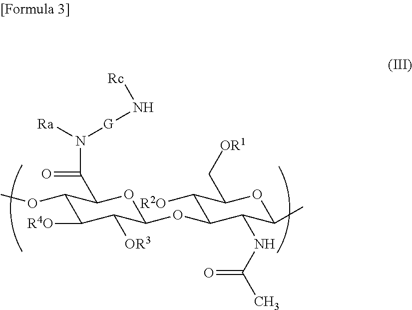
C1(OC)C([R4O])C([OR3])C(OC2C([R2O])C(C[OR1])OC(C)C2NC(C)=O)OC1C(N([Ra])[G]N[Rc])=O
